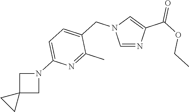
N1=CN(CC2=CC=C(N3CC4(C3)CC4)N=C2C)C=C1C(OCC)=O
